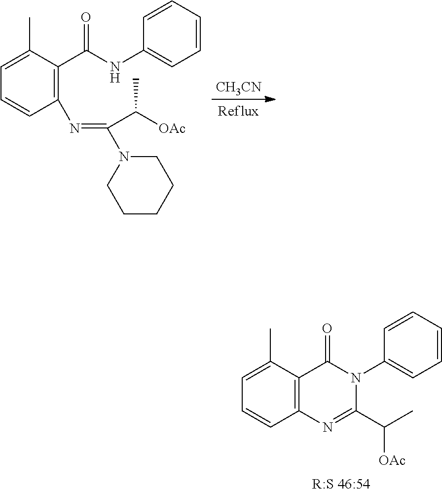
C1=C(C)C2=C(C=C1)N=C(C(C)[OAc])N(C1=CC=CC=C1)C2=O.[CH3CN].C1=C(C)C(C(NC2=CC=CC=C2)=O)=C(N=C(N2CCCCC2)C([OAc])C)C=C1
